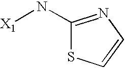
C1(N[X1])=NC=CS1
